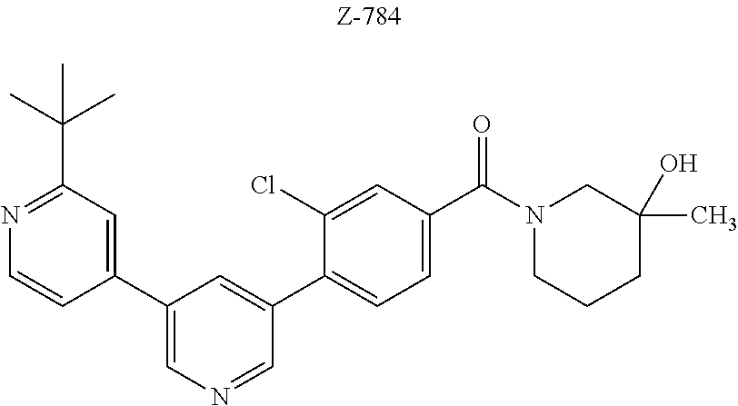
C1(C2=CN=CC(C3=CC=C(C(N4CCCC(C)(O)C4)=O)C=C3Cl)=C2)=CC(C(C)(C)C)=NC=C1
